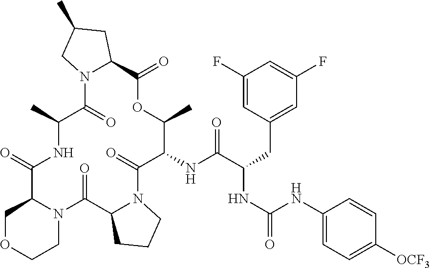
C1(F)=CC(CC(NC(=O)NC2=CC=C([OCF3])C=C2)C(NC2C(C)OC(=O)C3N(C(=O)C(C)NC(=O)C4N(C(=O)C5N(C2=O)CCC5)CCOC4)CC(C)C3)=O)=CC(F)=C1
